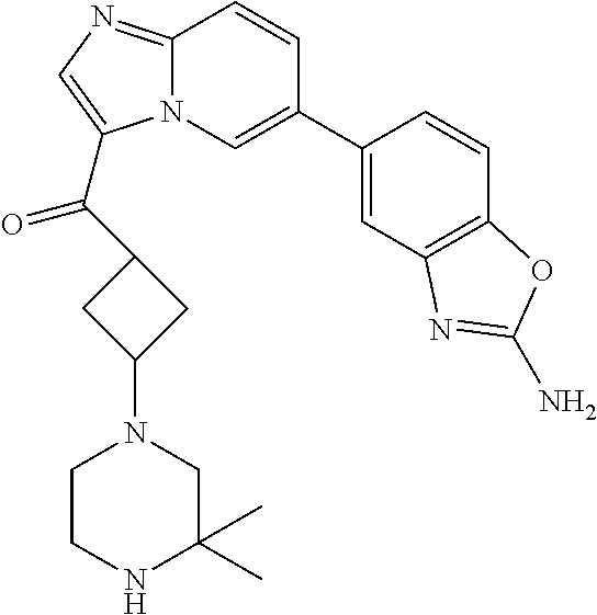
C1(C2=CN3C(=NC=C3C(=O)C3CC(N4CCNC(C)(C)C4)C3)C=C2)=CC2=C(C=C1)OC(N)=N2
